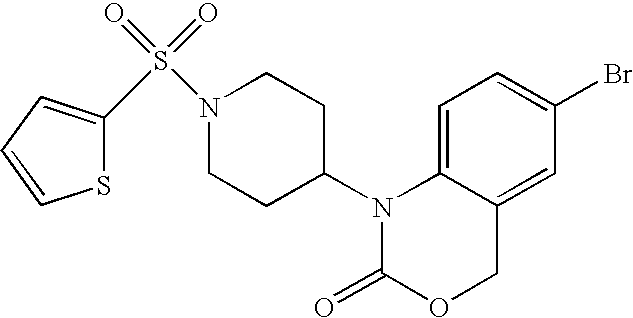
C1=C2C(=CC(Br)=C1)COC(=O)N2C1CCN(S(=O)(=O)C2=CC=CS2)CC1
